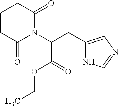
C1CC(=O)N(C(CC2=CN=CN2)C(=O)OCC)C(=O)C1
